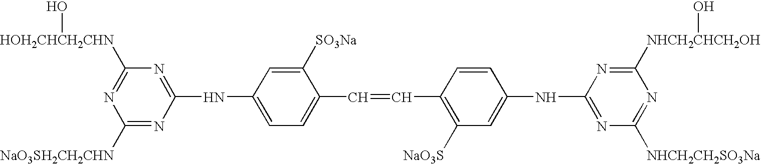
C1([HOH2CHCH2CHN]O)=NC([NaO3SH2CH2CHN])=NC(NC2=CC=C(C=CC3=C([NaO3S])C=C(NC4=NC([NHCH2CH2SO3Na])=NC([NHCH2CHCH2OH]O)=N4)C=C3)C([SO3Na])=C2)=N1
